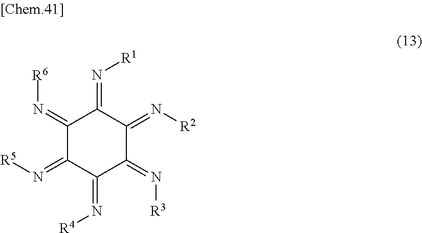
C1(=N[R6])C(=N[R5])C(=N[R4])C(=N[R3])C(=N[R2])C1=N[R1]
